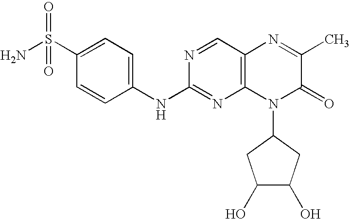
C1=CC(NC2=NC3=C(C=N2)N=C(C)C(=O)N3C2CC(O)C(O)C2)=CC=C1S(N)(=O)=O
